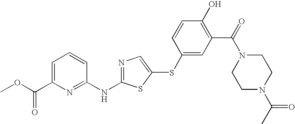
C1=C(C(OC)=O)N=C(NC2=NC=C(SC3=CC(C(=O)N4CCN(C(C)=O)CC4)=C(O)C=C3)S2)C=C1
